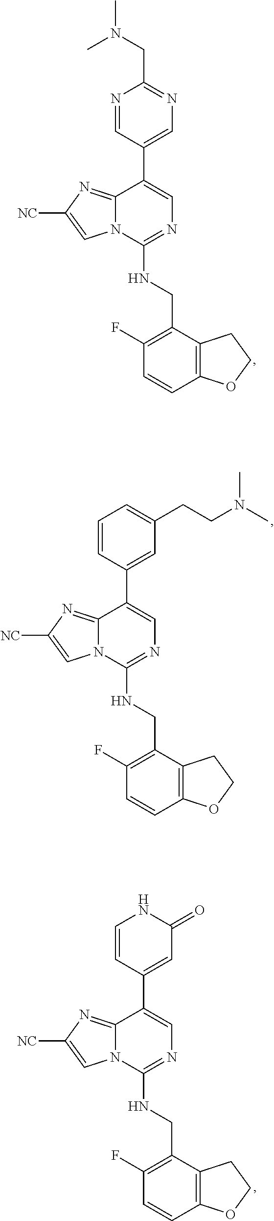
N(C1=NC=C(C2=CN=C(CN(C)C)N=C2)C2=NC([NC])=CN12)CC1=C(F)C=CC2=C1CCO2.N(C1=NC=C(C2=CC(CCN(C)C)=CC=C2)C2=NC([NC])=CN12)CC1=C(F)C=CC2=C1CCO2.N(C1=NC=C(C2=CC(=O)NC=C2)C2=NC([NC])=CN12)CC1=C(F)C=CC2=C1CCO2
